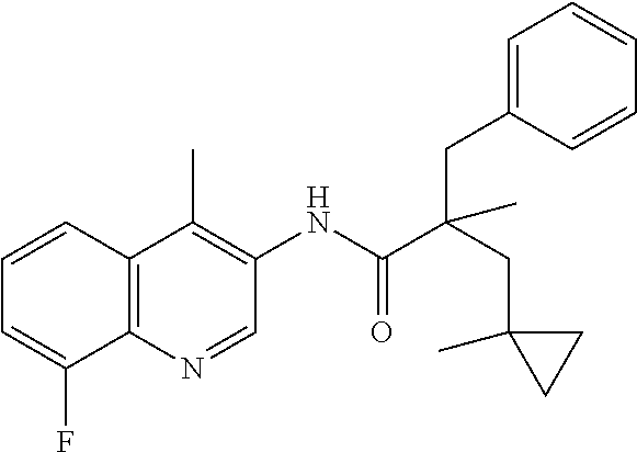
C12=C(N=CC(NC(C(CC3(C)CC3)(CC3=CC=CC=C3)C)=O)=C1C)C(F)=CC=C2
